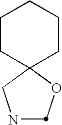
N1CC2(OC1)CCCCC2
